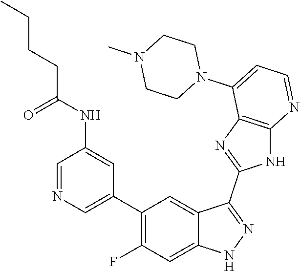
C1=NC=C(C2=C(F)C=C3C(=C2)C(C2=NC4=C(N2)N=CC=C4N2CCN(C)CC2)=NN3)C=C1NC(CCCC)=O
